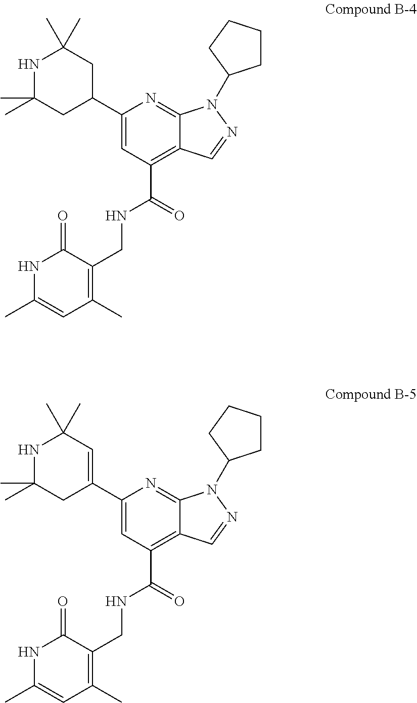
C1(C2=CC(C)(C)NC(C)(C)C2)=CC(C(=O)NCC2=C(C)C=C(C)NC2=O)=C2C(=N1)N(C1CCCC1)N=C2.C1(C2CC(C)(C)NC(C)(C)C2)=CC(C(=O)NCC2=C(C)C=C(C)NC2=O)=C2C(=N1)N(C1CCCC1)N=C2
